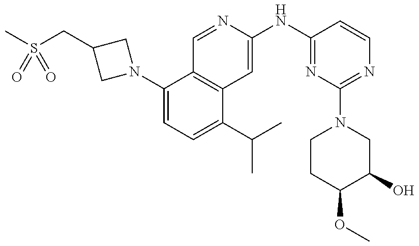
CS(=O)(CC1CN(C2=CC=C(C(C)C)C3=C2C=NC(NC2=NC(N4CCC(OC)C(O)C4)=NC=C2)=C3)C1)=O
